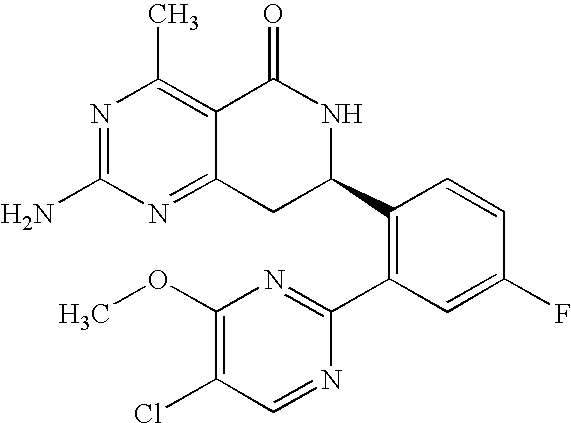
C12=NC(N)=NC(C)=C1C(=O)NC(C1=C(C3=NC(OC)=C(Cl)C=N3)C=C(F)C=C1)C2
